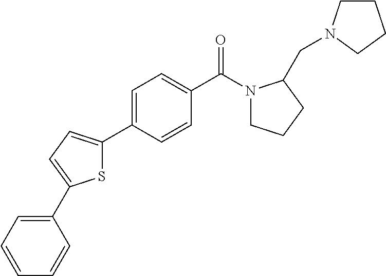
S1C(C2=CC=C(C(N3CCCC3CN3CCCC3)=O)C=C2)=CC=C1C1=CC=CC=C1
